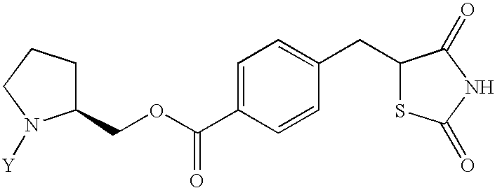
C1C(COC(C2=CC=C(CC3SC(=O)NC3=O)C=C2)=O)N([Y])CC1
